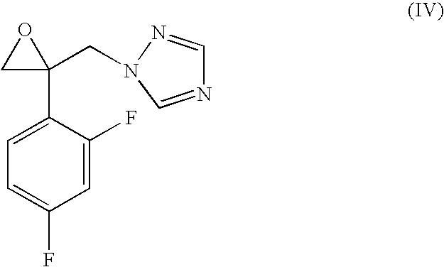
C1=C(F)C(C2(CN3N=CN=C3)OC2)=CC=C1F
